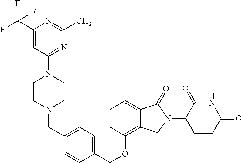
C(OC1=C2C(=CC=C1)C(=O)N(C1C(=O)NC(=O)CC1)C2)C1=CC=C(CN2CCN(C3=NC(C)=NC(C(F)(F)F)=C3)CC2)C=C1
